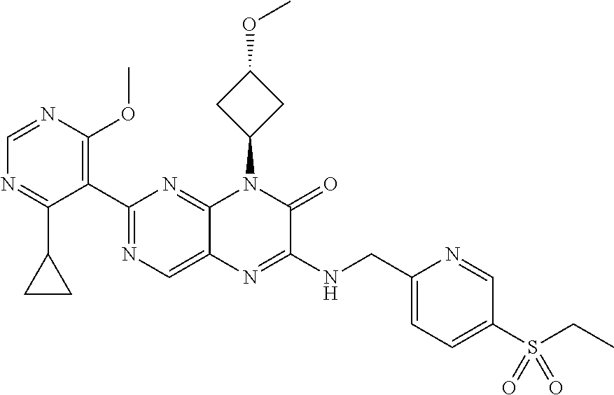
C1(C2=NC=C3C(=N2)N(C2CC(OC)C2)C(=O)C(NCC2=CC=C(S(=O)(CC)=O)C=N2)=N3)=C(OC)N=CN=C1C1CC1
